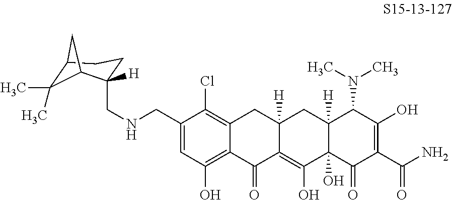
C1(CNCC2([H])CCC3C(C)(C)C2C3)=CC(O)=C2C(=C1Cl)CC1([H])C(=C(O)C3(O)C([H])(C1)C(N(C)C)C(O)=C(C(N)=O)C3=O)C2=O
